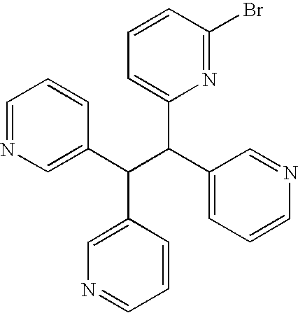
C1=NC=C(C(C(C2=CC=CN=C2)C2=CC=CC(Br)=N2)C2=CN=CC=C2)C=C1
